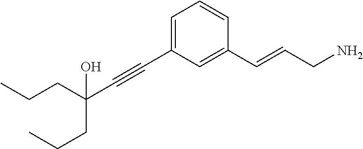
C1(C#CC(CCC)(CCC)O)=CC=CC(C=CCN)=C1
